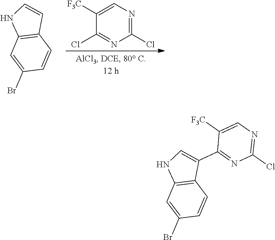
C1(Cl)=NC=C([F3C])C(Cl)=N1.C1=CNC2=C1C=CC(Br)=C2.C1([F3C])=CN=C(Cl)N=C1C1=CNC2=C1C=CC(Br)=C2
